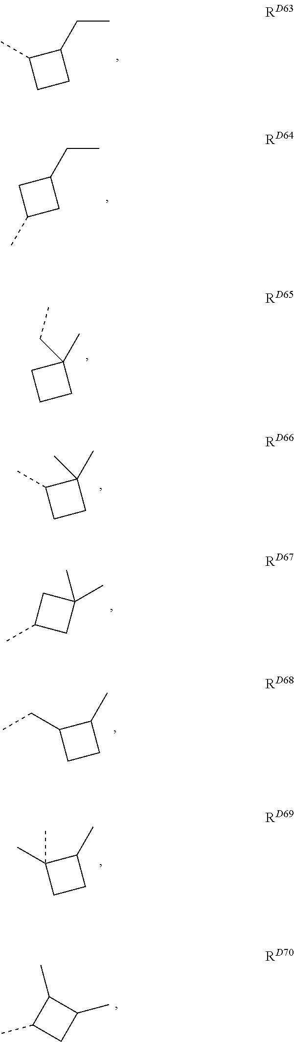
CCC1C(C)CC1.CC1(CC)CCC1.CC1(C)C(C)CC1.CC1CC(C)(C)C1.CCC1CCC1C.CC1(C)CCC1C.C1(C)CC(C)C1C.CCC1CC(C)C1
